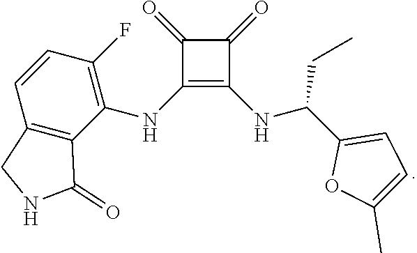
C1(NC2=C(F)C=CC3=C2C(=O)NC3)=C(NC(C2=CC=C(C)O2)CC)C(=O)C1=O
